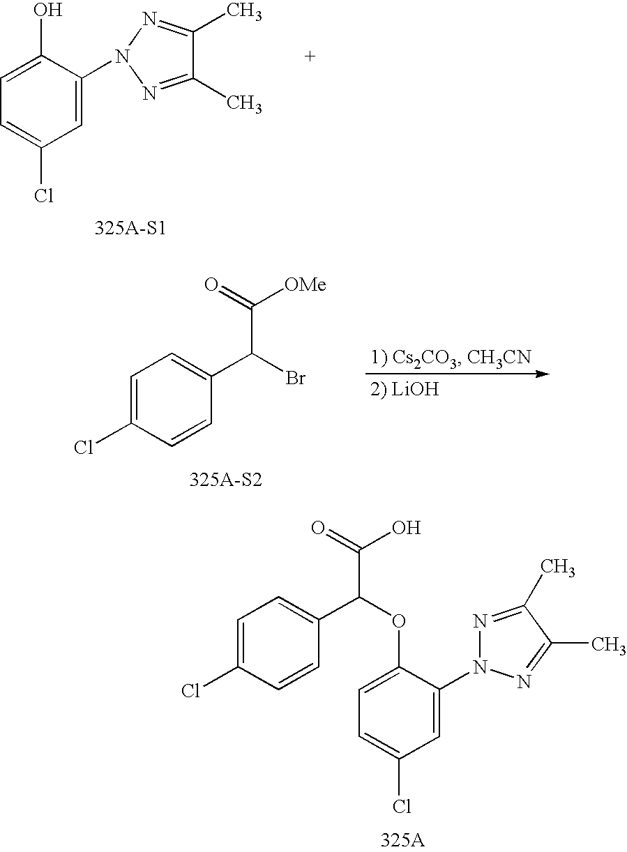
C1=C(Cl)C=CC(C(C(O)=O)OC2=CC=C(Cl)C=C2N2N=C(C)C(C)=N2)=C1.C1=C(N2N=C(C)C(C)=N2)C(O)=CC=C1Cl.C1=C(Cl)C=CC(C(C([OMe])=O)Br)=C1
